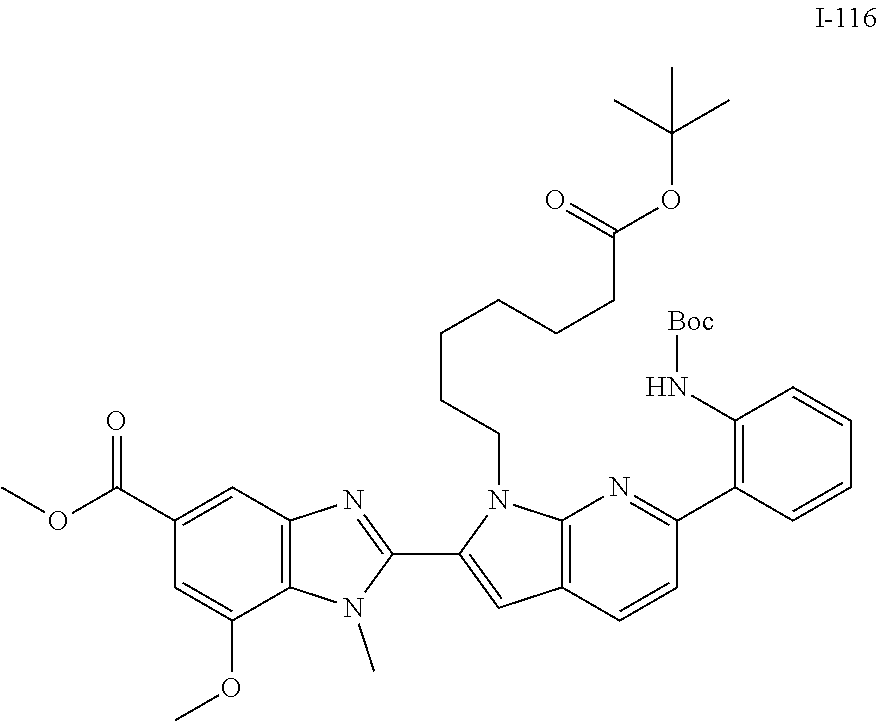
N(C1=C(C2=NC3=C(C=C(C4=NC5=C(N4C)C(OC)=CC(C(OC)=O)=C5)N3CCCCCCC(=O)OC(C)(C)C)C=C2)C=CC=C1)[Boc]
